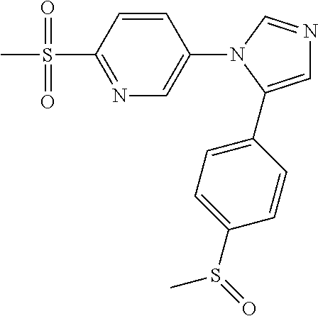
N1=C(S(C)(=O)=O)C=CC(N2C(C3=CC=C(S(=O)C)C=C3)=CN=C2)=C1
